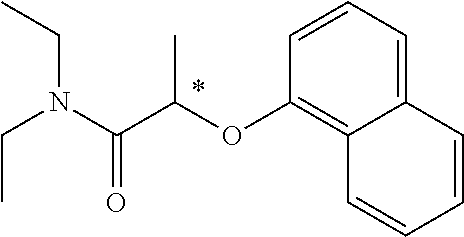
C12=CC=CC(OC(C(N(CC)CC)=O)C)=C1C=CC=C2
